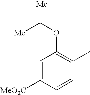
C1=C([MeO2C])C=CC(C)=C1OC([Me])[Me]
